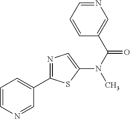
C1=CN=CC(C2=NC=C(N(C(=O)C3=CN=CC=C3)C)S2)=C1
